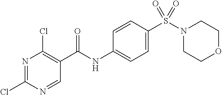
N1=C(Cl)N=CC(C(NC2=CC=C(S(N3CCOCC3)(=O)=O)C=C2)=O)=C1Cl
